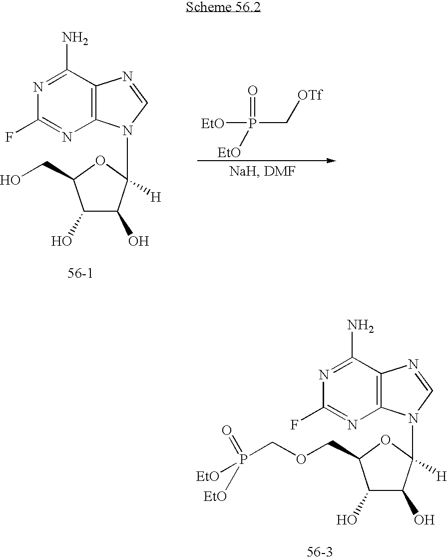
C12=C(C(N)=NC(F)=N1)N=CN2C1([H])C(O)C(O)C(CO)O1.[EtO]P(=O)([EtO])C[OTf].C12=C(C(N)=NC(F)=N1)N=CN2C1([H])C(O)C(O)C(COCP([EtO])(=O)[EtO])O1
